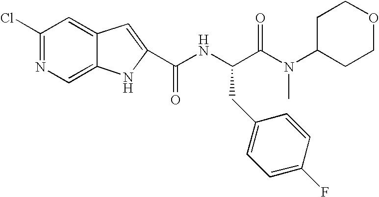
C1(Cl)=NC=C2C(=C1)C=C(C(NC(C(=O)N(C1CCOCC1)C)CC1=CC=C(F)C=C1)=O)N2
